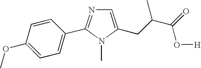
N1=C(C2=CC=C(OC)C=C2)N(C)C(CC(C)C(=O)O[H])=C1
